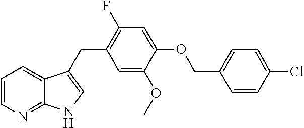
C1=CN=C2C(=C1)C(CC1=C(F)C=C(OCC3=CC=C(Cl)C=C3)C(OC)=C1)=CN2
